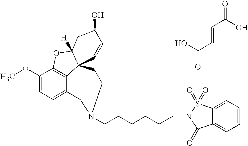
C12=CC=C(OC)C3=C1C1(C([H])(O3)CC(O)C=C1)CCN(CCCCCCN1S(=O)(=O)C3=CC=CC=C3C1=O)C2.OC(C=CC(=O)O)=O
